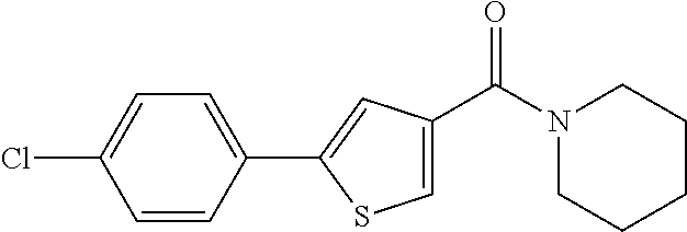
C1=CC(C2=CC(C(N3CCCCC3)=O)=CS2)=CC=C1Cl
